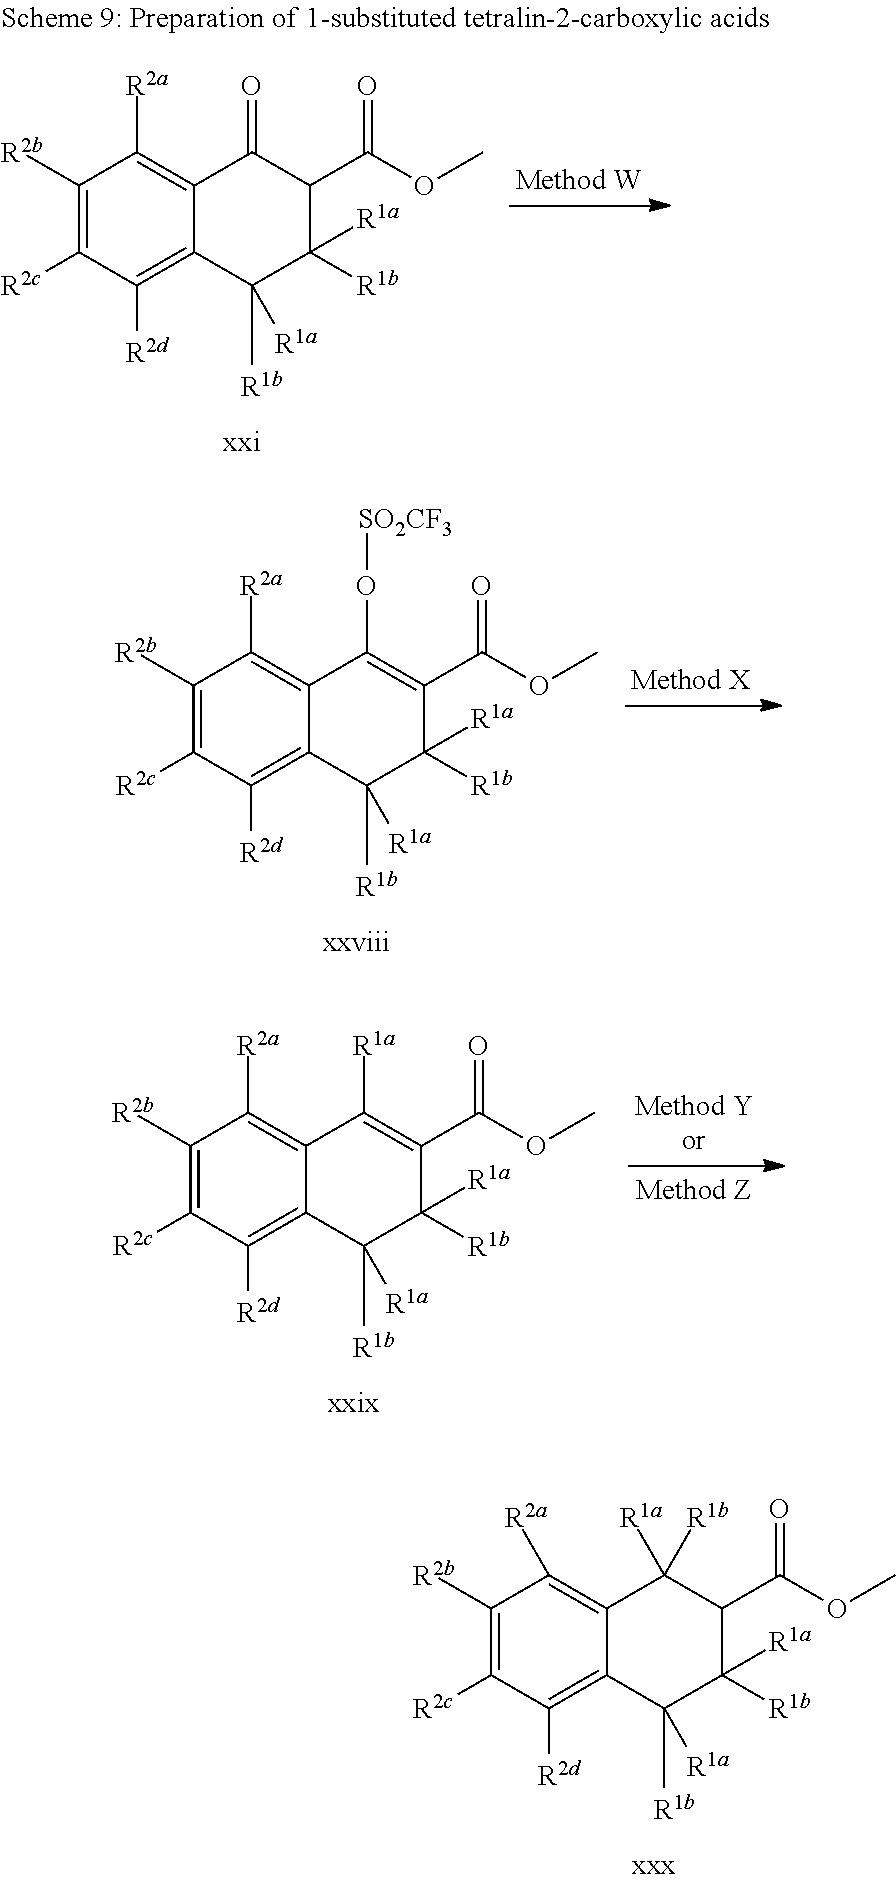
C1([R2b])=C([R2c])C([R2d])=C2C(=C1[R2a])C(=O)C(C(OC)=O)C([R1b])([R1a])C2([R1b])[R1a].C1([R2b])=C([R2c])C([R2d])=C2C(=C1[R2a])C(O[SO2CF3])=C(C(OC)=O)C([R1b])([R1a])C2([R1b])[R1a].C1([R2b])=C([R2c])C([R2d])=C2C(=C1[R2a])C([R1a])=C(C(OC)=O)C([R1b])([R1a])C2([R1b])[R1a].C1([R2b])=C([R2c])C([R2d])=C2C(=C1[R2a])C([R1a])([R1b])C(C(OC)=O)C([R1b])([R1a])C2([R1b])[R1a]
